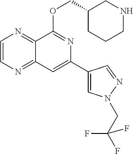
C1=CN=C2C(=N1)C(OCC1CCCNC1)=NC(C1=CN(CC(F)(F)F)N=C1)=C2
